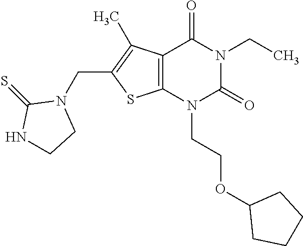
C12=C(N(CCOC3CCCC3)C(=O)N(CC)C1=O)SC(CN1C(=S)NCC1)=C2C
